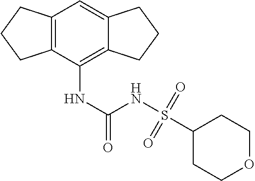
C12=C(C(NC(NS(C3CCOCC3)(=O)=O)=O)=C3C(=C1)CCC3)CCC2
